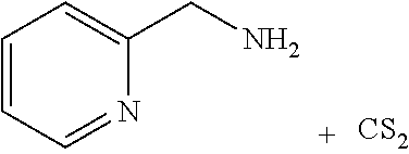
C1=CC=NC(CN)=C1.[CS2]
